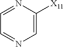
C1=NC([X11])=CN=C1
